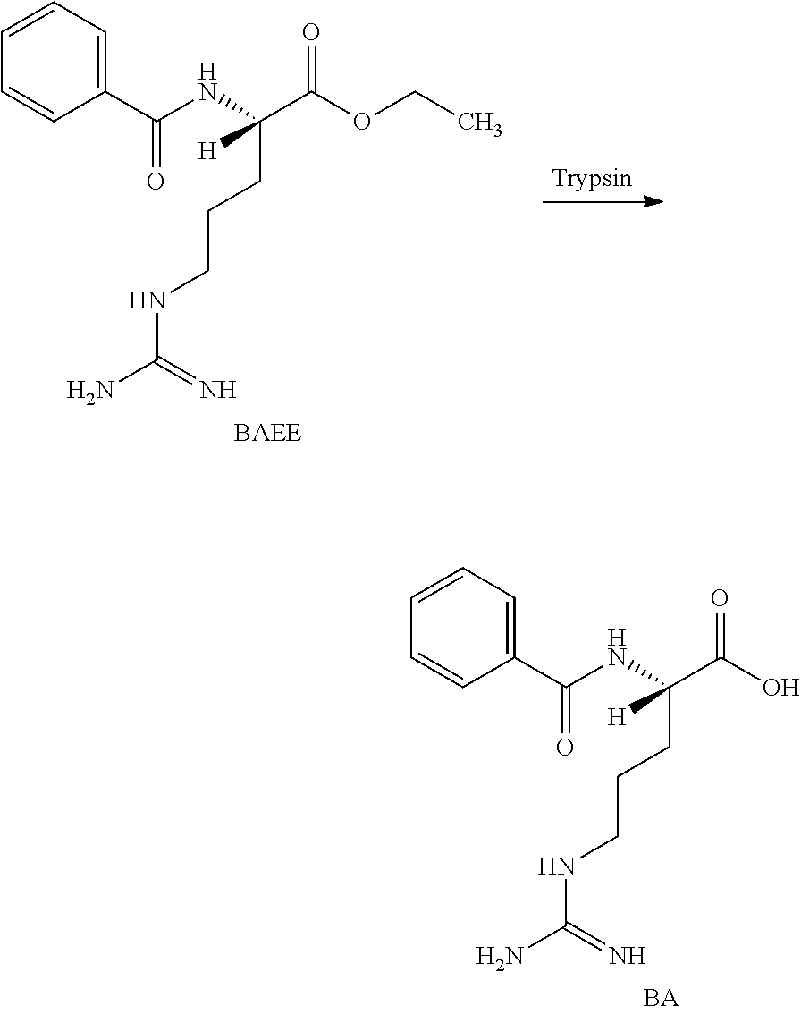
C1=CC=CC(C(=O)NC(C(OCC)=O)(CCCNC(N)=N)[H])=C1.C1=CC=CC(C(=O)NC(C(O)=O)(CCCNC(N)=N)[H])=C1
